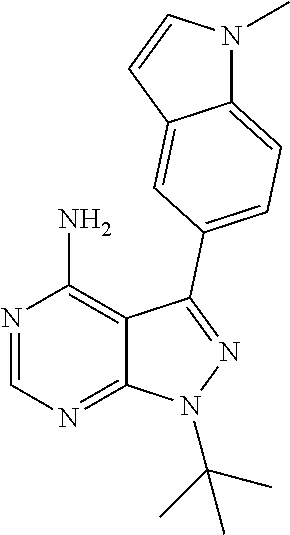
N1=CN=C2C(=C1N)C(C1=CC=C3N(C)C=CC3=C1)=NN2C(C)(C)C
